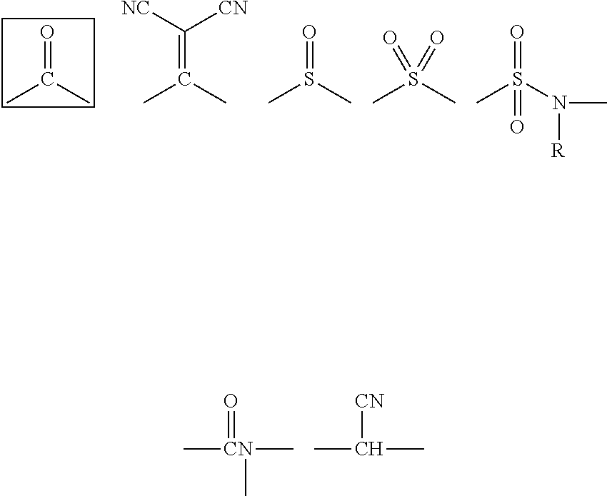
C[CN](C)(C)=O.CC(C)[CN].C(=C(C)C)([NC])[CN].O=S(C)C.O=S(C)(C)=O.O=S(N(C)[R])(C)=O.O=C(C)C
